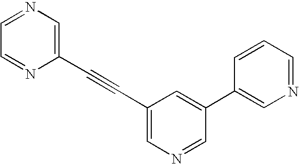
C1=NC=C(C#CC2=CN=CC(C3=CN=CC=C3)=C2)N=C1
